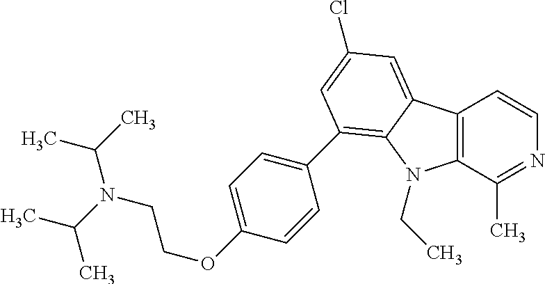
C12=C(C(C)=NC=C1)N(CC)C1=C(C3=CC=C(OCCN(C(C)C)C(C)C)C=C3)C=C(Cl)C=C21
